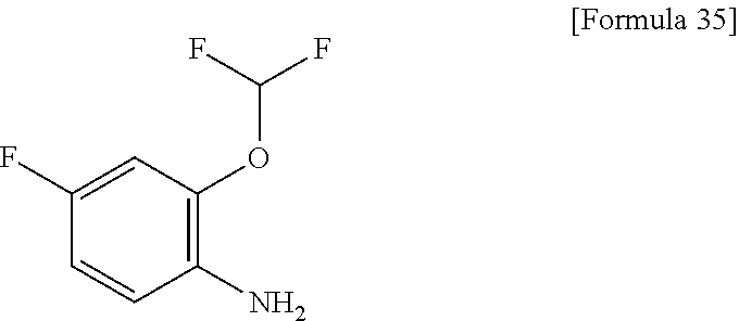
C1=CC(N)=C(OC(F)F)C=C1F
